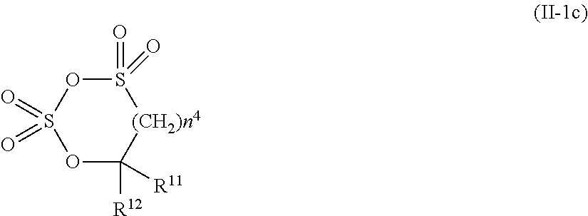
S1(=O)(=O)OS(=O)(=O)OC([R11])([R12])[(CH2)n4]1
